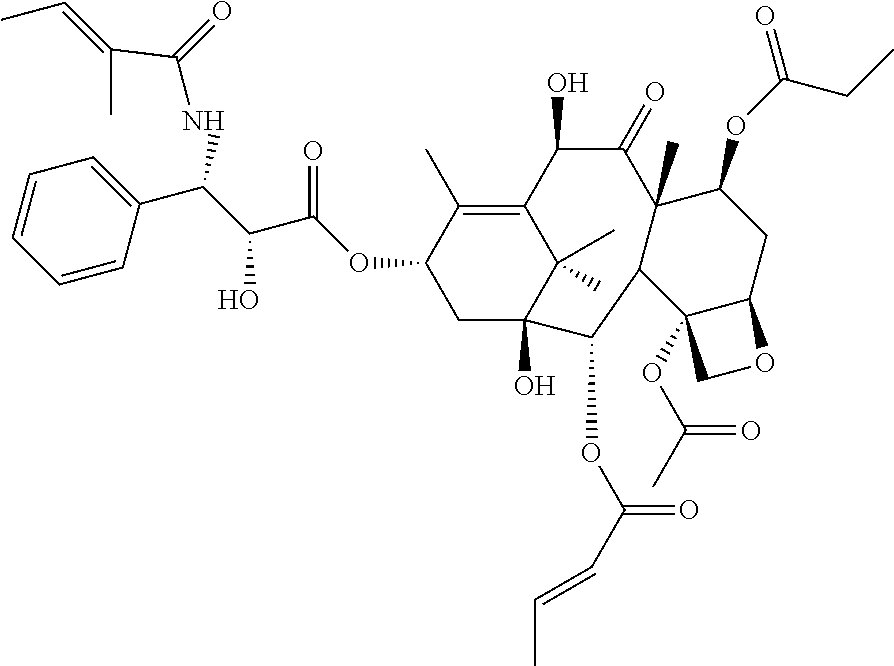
C1=CC(C(C(C(OC2CC3(O)C(C)(C)C(=C2C)C(O)C(=O)C2(C)C(C3OC(=O)C=CC)C3(OC(=O)C)C(CC2OC(=O)CC)OC3)=O)O)NC(=O)C(C)=CC)=CC=C1
